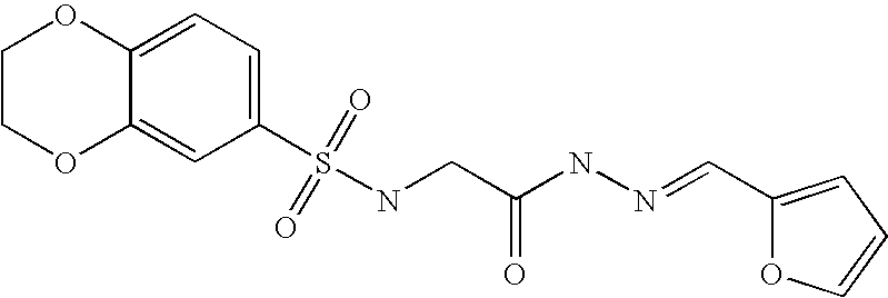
C12=CC(S(NCC(NN=CC3=CC=CO3)=O)(=O)=O)=CC=C1OCCO2
